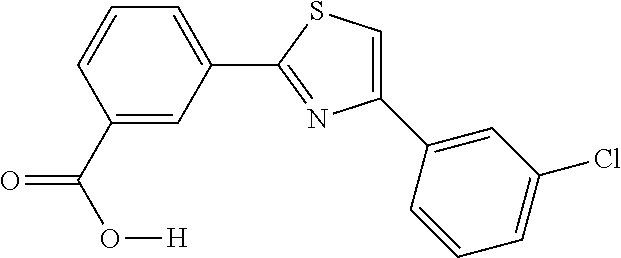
C1(C2=CC(Cl)=CC=C2)=CSC(C2=CC=CC(C(O[H])=O)=C2)=N1
